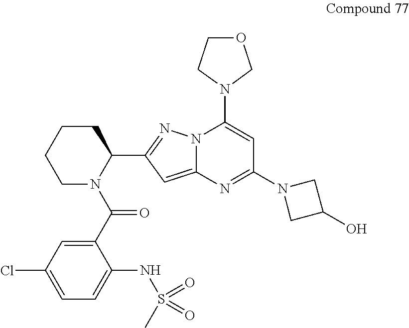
C1CCCN(C(C2=CC(Cl)=CC=C2NS(C)(=O)=O)=O)C1C1=NN2C(=C1)N=C(N1CC(O)C1)C=C2N1COCC1
